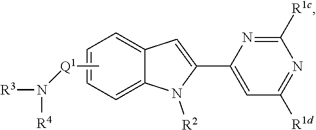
C1=C2C(=CC=C1)C=C(C1=CC([R1d])=NC([R1c])=N1)N2[R2].C[Q1]N([R3])[R4]
